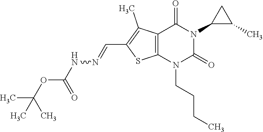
C12=C(N(CCCC)C(=O)N(C3C(C)C3)C1=O)SC(C=NNC(OC(C)(C)C)=O)=C2C
